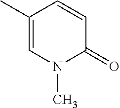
C1=C(C)C=CC(=O)N1C
